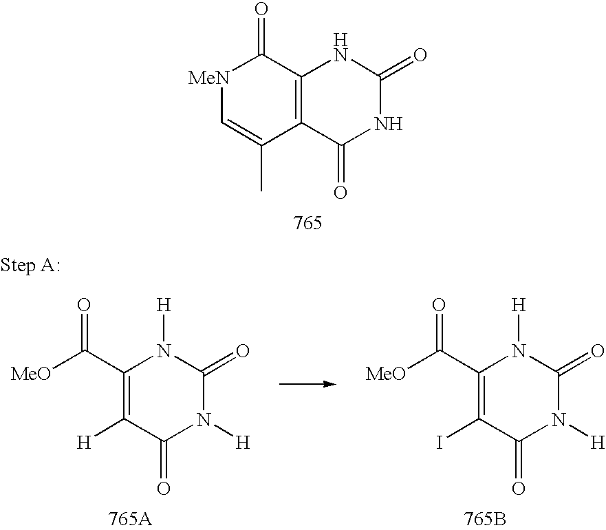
[MeN]1C=C(C)C2=C(C1=O)NC(=O)NC2=O.[MeO]C(C1=C([H])C(=O)N([H])C(=O)N1[H])=O.[MeO]C(C1=C(I)C(=O)N([H])C(=O)N1[H])=O.[765B]
